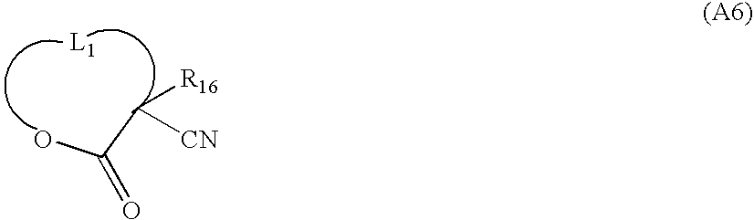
OC(C([R16])[CN])=O
